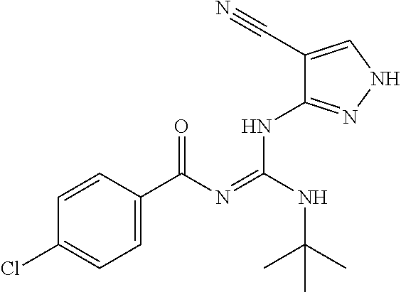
C1=CC(C(N=C(NC(C)(C)C)NC2=NNC=C2C#N)=O)=CC=C1Cl
